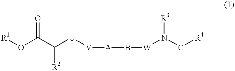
[R1]OC(C([R2])[U][V][A]B[W]N(C[R4])[R3])=O
